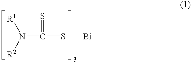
N([R1])([R2])C(S)=S.[Bi]
